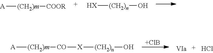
[HX][(CH2)n]O.[A][(CH2)m][COOR].[A][(CH2)m][CO][X][(CH2)n]O.[+ClB].Cl
